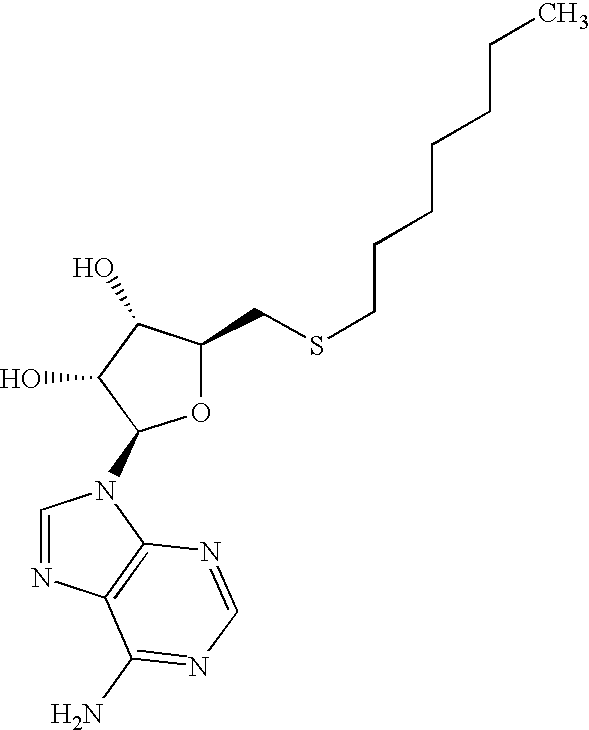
O1C(CSCCCCCCC)C(O)C(O)C1N1C=NC2=C1N=CN=C2N
